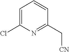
C1=C(Cl)N=C(C[CN])C=C1
